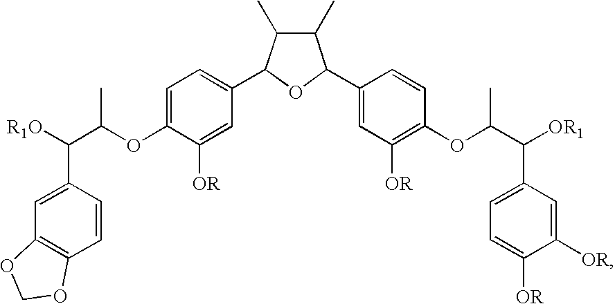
C1(C)C(C)C(C2=CC=C(OC(C([R1O])C3=CC4=C(C=C3)OCO4)C)C([OR])=C2)OC1C1=CC([OR])=C(OC(C([OR1])C2=CC=C([OR])C([OR])=C2)C)C=C1
